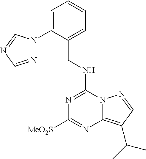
N(C1=NC([MeO2S])=NC2=C(C(C)C)C=NN12)CC1=CC=CC=C1N1N=CN=C1
